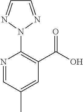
C1(N2N=CC=N2)=C(C(=O)O)C=C(C)C=N1
